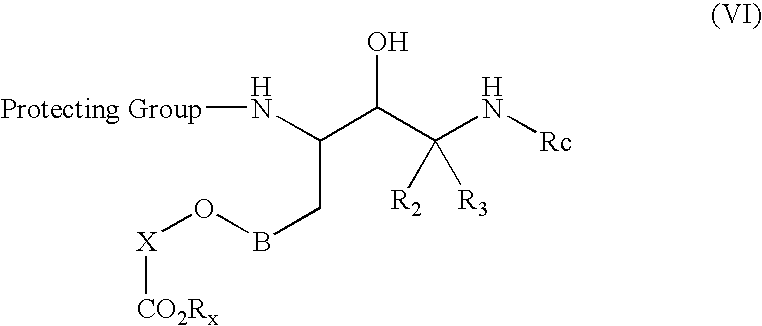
[Protecting Group]NC(C(C(N[Rc])([R2])[R3])O)CBO[X][CO2Rx]
